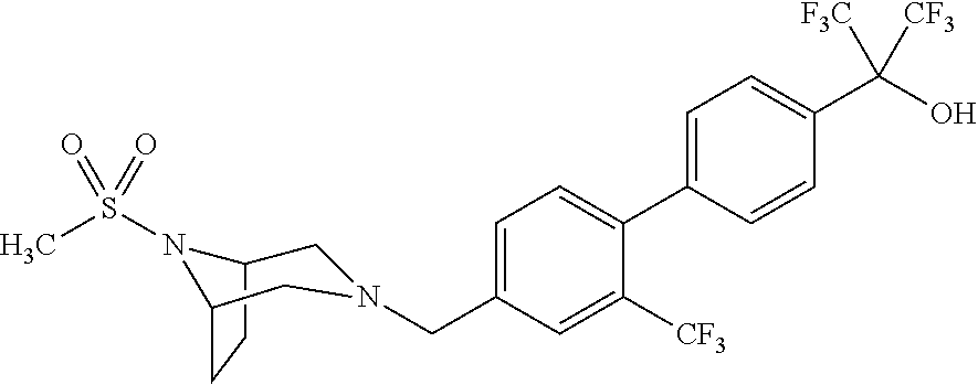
C1=C(C2=CC=C(CN3CC4CCC(N4S(C)(=O)=O)C3)C=C2[CF3])C=CC(C(O)([F3C])[CF3])=C1
